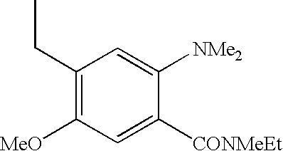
C1(CC)=C([MeO])C=C([CONMeEt])C([NMe2])=C1
